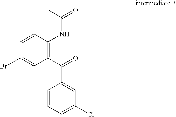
C1=CC(NC(=O)C)=C(C(=O)C2=CC(Cl)=CC=C2)C=C1Br
